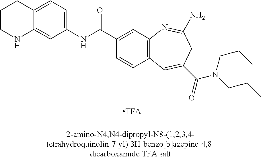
C1CNC2=CC(NC(C3=CC4=C(C=C3)C=C(C(=O)N(CCC)CCC)CC(N)=N4)=O)=CC=C2C1
